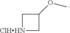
[ClHHN]1CC(OC)C1
